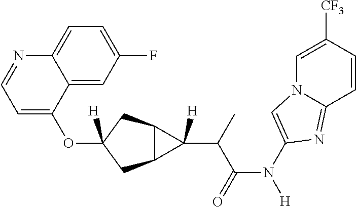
C1=C(OC2([H])CC3C(C2)C3(C(C(N(C2=CN3C(=N2)C=CC([CF3])=C3)[H])=O)C)[H])C2=CC(F)=CC=C2N=C1
